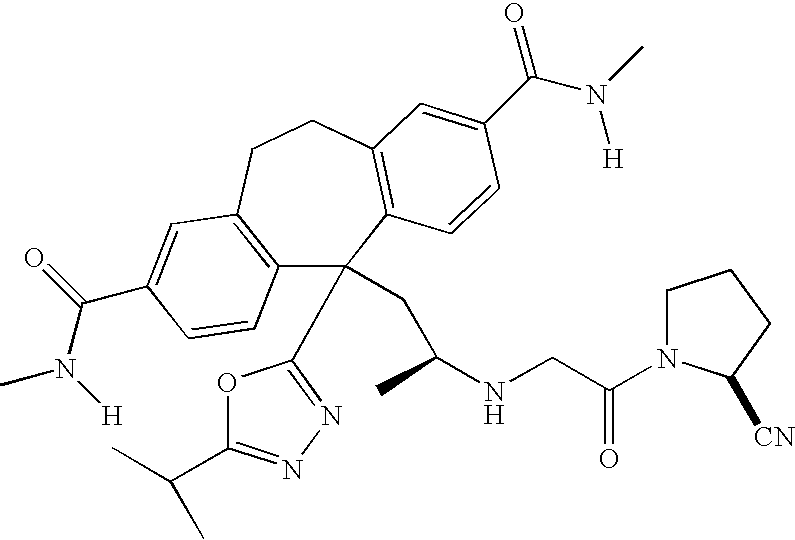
C12=C(CCC3=C(C1(CC(NCC(=O)N1CCCC1[CN])C)C1=NN=C(C(C)C)O1)C=CC(C(=O)N([H])C)=C3)C=C(C(N(C)[H])=O)C=C2
